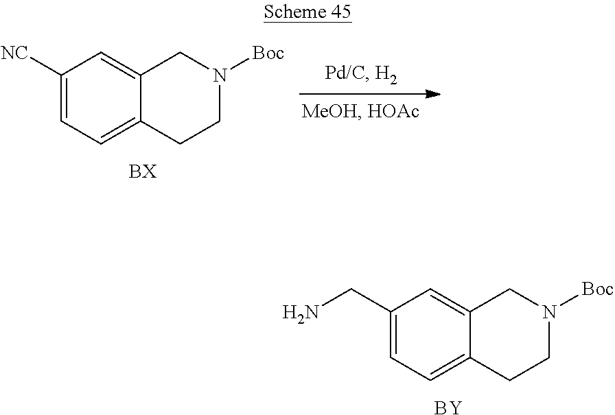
C1([NC])=CC=C2C(=C1)CN([Boc])CC2.C1(CN)=CC=C2C(=C1)CN([Boc])CC2.[BY]
